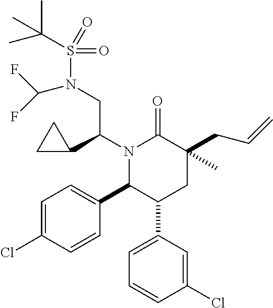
N1(C(C2CC2)CN(S(C(C)(C)C)(=O)=O)C(F)F)C(C2=CC=C(Cl)C=C2)C(C2=CC=CC(Cl)=C2)CC(CC=C)(C)C1=O
